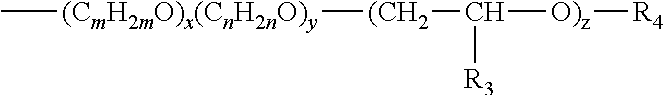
C[(CmH2mO)x(CnH2nO)y][(CH2]C([O)z][R4])[R3]
